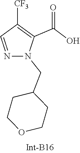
N1=CC([CF3])=C(C(=O)O)N1CC1CCOCC1
